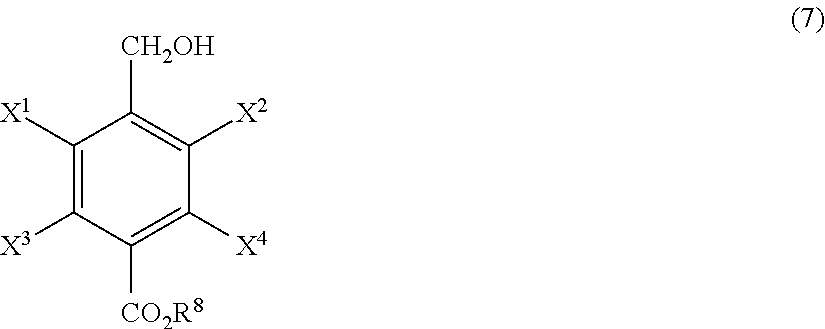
C1([X1])=C([X3])C([CO2R8])=C([X4])C([X2])=C1[CH2OH]
